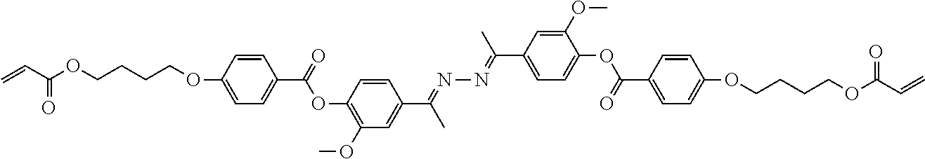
C=CC(OCCCCOC1=CC=C(C(=O)OC2=C(OC)C=C(C(=NN=C(C3=CC=C(OC(C4=CC=C(OCCCCOC(C=C)=O)C=C4)=O)C(OC)=C3)C)C)C=C2)C=C1)=O
